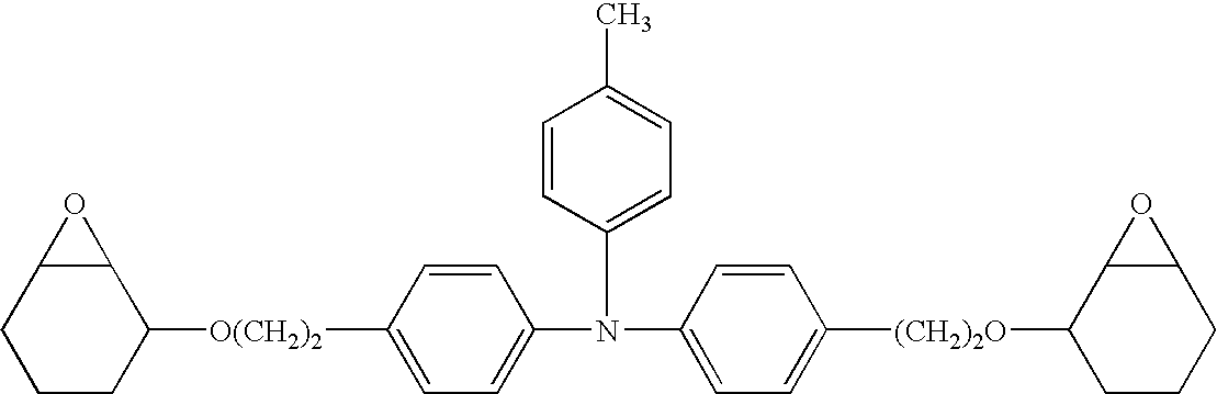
C1=C(N(C2=CC=C([(CH2)2O]C3CCCC4C3O4)C=C2)C2=CC=C(C)C=C2)C=CC([O(CH2)2]C2C3C(CCC2)O3)=C1
